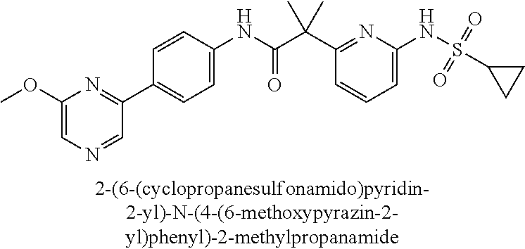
C1(NC(=O)C(C2=NC(NS(C3CC3)(=O)=O)=CC=C2)(C)C)=CC=C(C2=NC(OC)=CN=C2)C=C1
